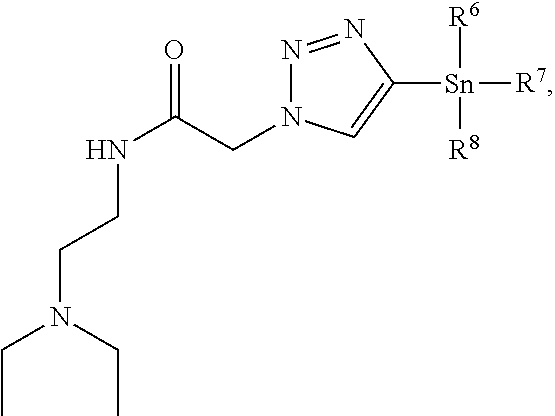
N1=NC([Sn]([R6])([R7])[R8])=CN1CC(NCCN(CC)CC)=O
